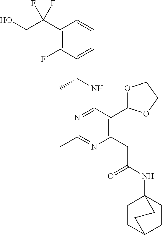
N1=C(NC(C)C2=CC=CC(C(F)(F)CO)=C2F)C(C2OCCO2)=C(CC(=O)NC23CCC(CC2)CC3)N=C1C
